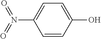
C1=CC(O)=CC=C1N(=O)=O
